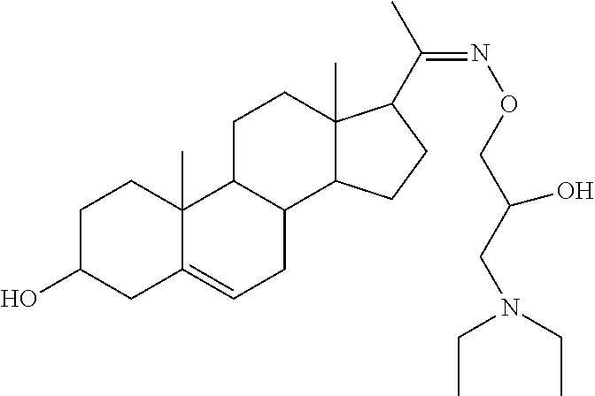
C1C(O)CC2=CCC3C(C2(C)C1)CCC1(C)C3CCC1C(C)=NOCC(CN(CC)CC)O
